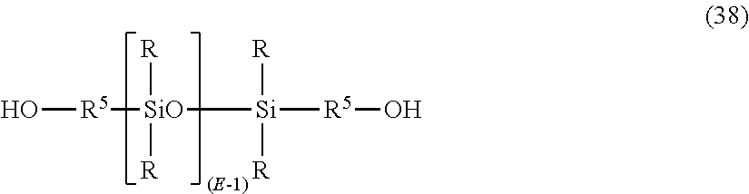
[R5]([SiO]([Si]([R5]O)([R])[R])([R])[R])O
